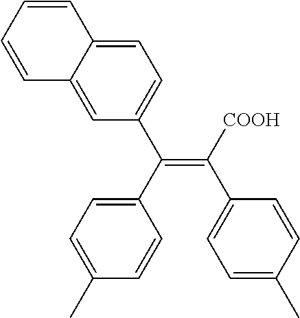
C1=C2C(=CC=C1C(=C(C1=CC=C(C)C=C1)[COOH])C1=CC=C(C)C=C1)C=CC=C2
